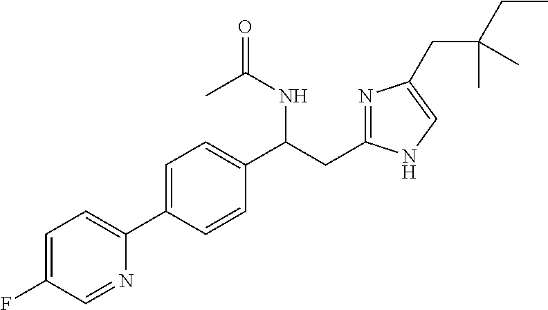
C1=C(F)C=NC(C2=CC=C(C(CC3=NC(CC(CC)(C)C)=CN3)NC(=O)C)C=C2)=C1
